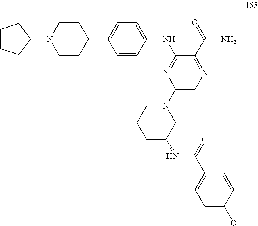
C1(N2CCC(C3=CC=C(NC4=NC(N5CC(NC(C6=CC=C(OC)C=C6)=O)CCC5)=CN=C4C(=O)N)C=C3)CC2)CCCC1
